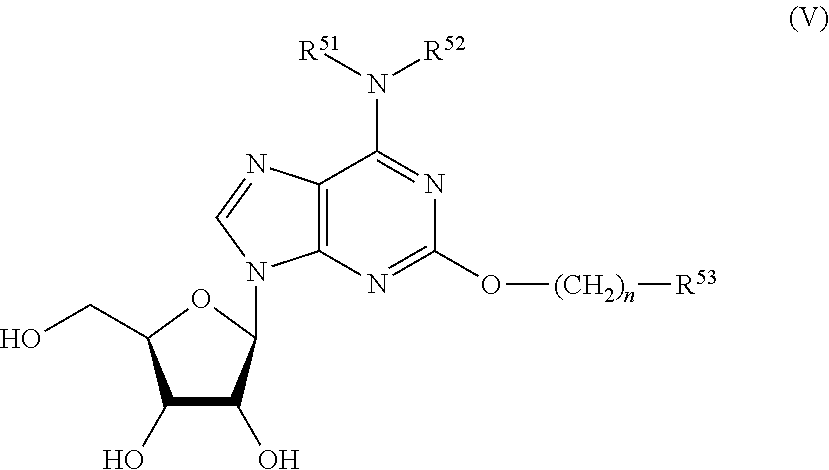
OC1C(O)C(N2C3=C(C(N([R51])[R52])=NC(O[(CH2)n][R53])=N3)N=C2)OC1CO
